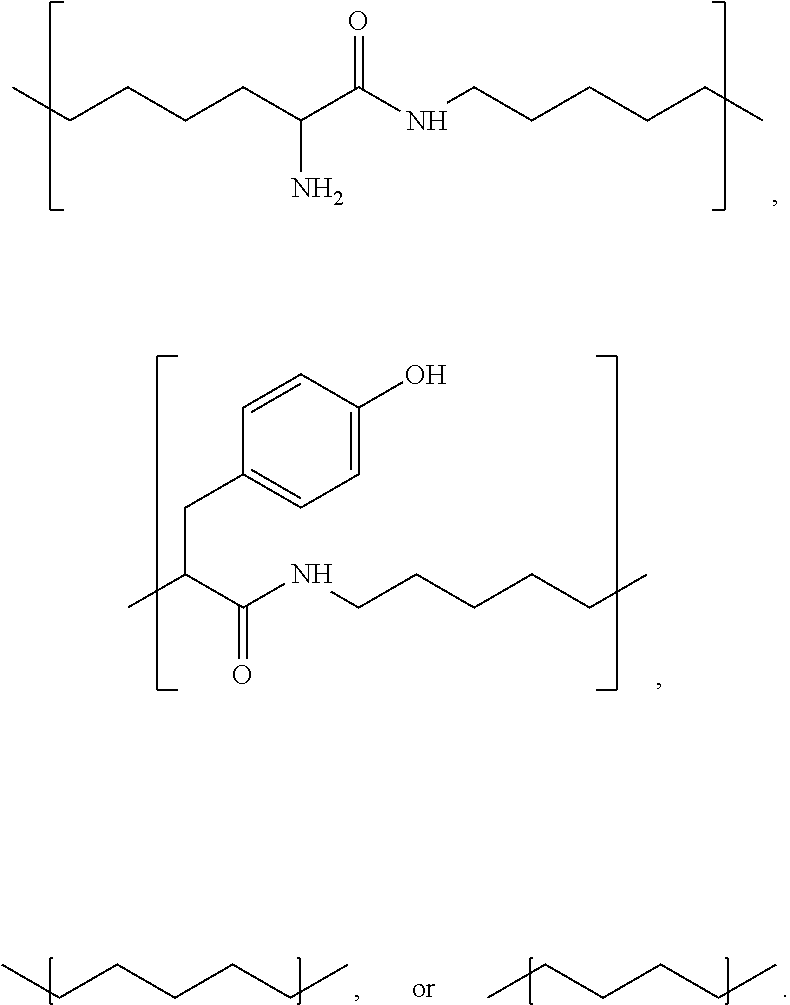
CC(C(NCCCCCC)=O)CC1=CC=C(O)C=C1.CCCCCC(C(NCCCCCC)=O)N.CCCCCC.CCCCCCC
